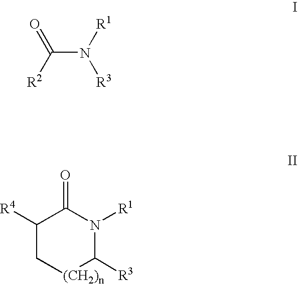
C(N([R1])[R3])([R2])=O.C1([R4])C[(CH2)n]C([R3])N([R1])C1=O
